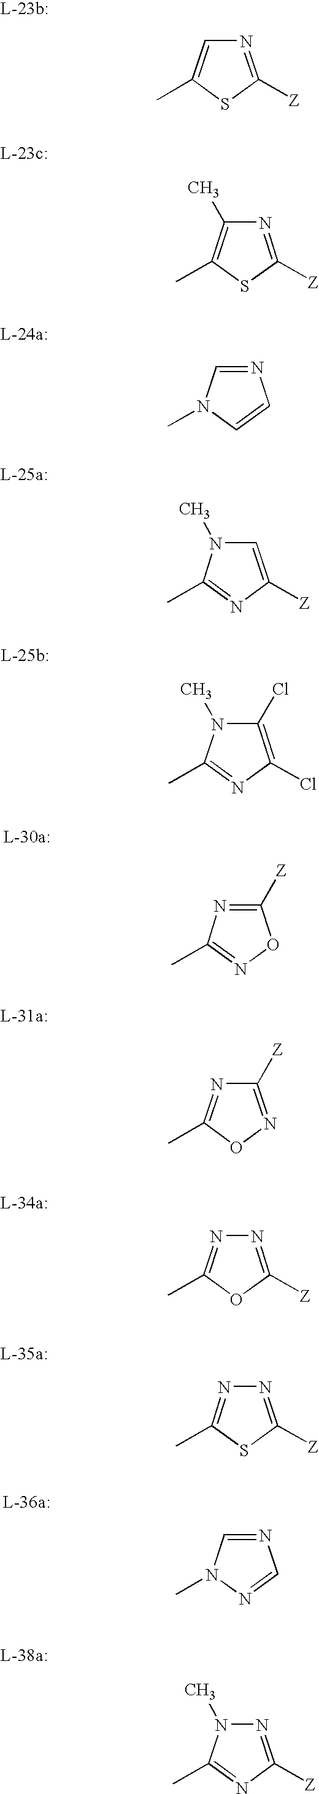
N1=C([Z])SC(C)=C1.N1=C([Z])SC(C)=C1C.N1=CN(C)C=C1.C1=C([Z])N=C(C)N1C.C1(Cl)=C(Cl)N=C(C)N1C.C1([Z])=NC(C)=NO1.C1([Z])=NOC(C)=N1.N1=C([Z])OC(C)=N1.N1=C([Z])SC(C)=N1.N1=CN(C)N=C1.N1=C([Z])N=C(C)N1C
